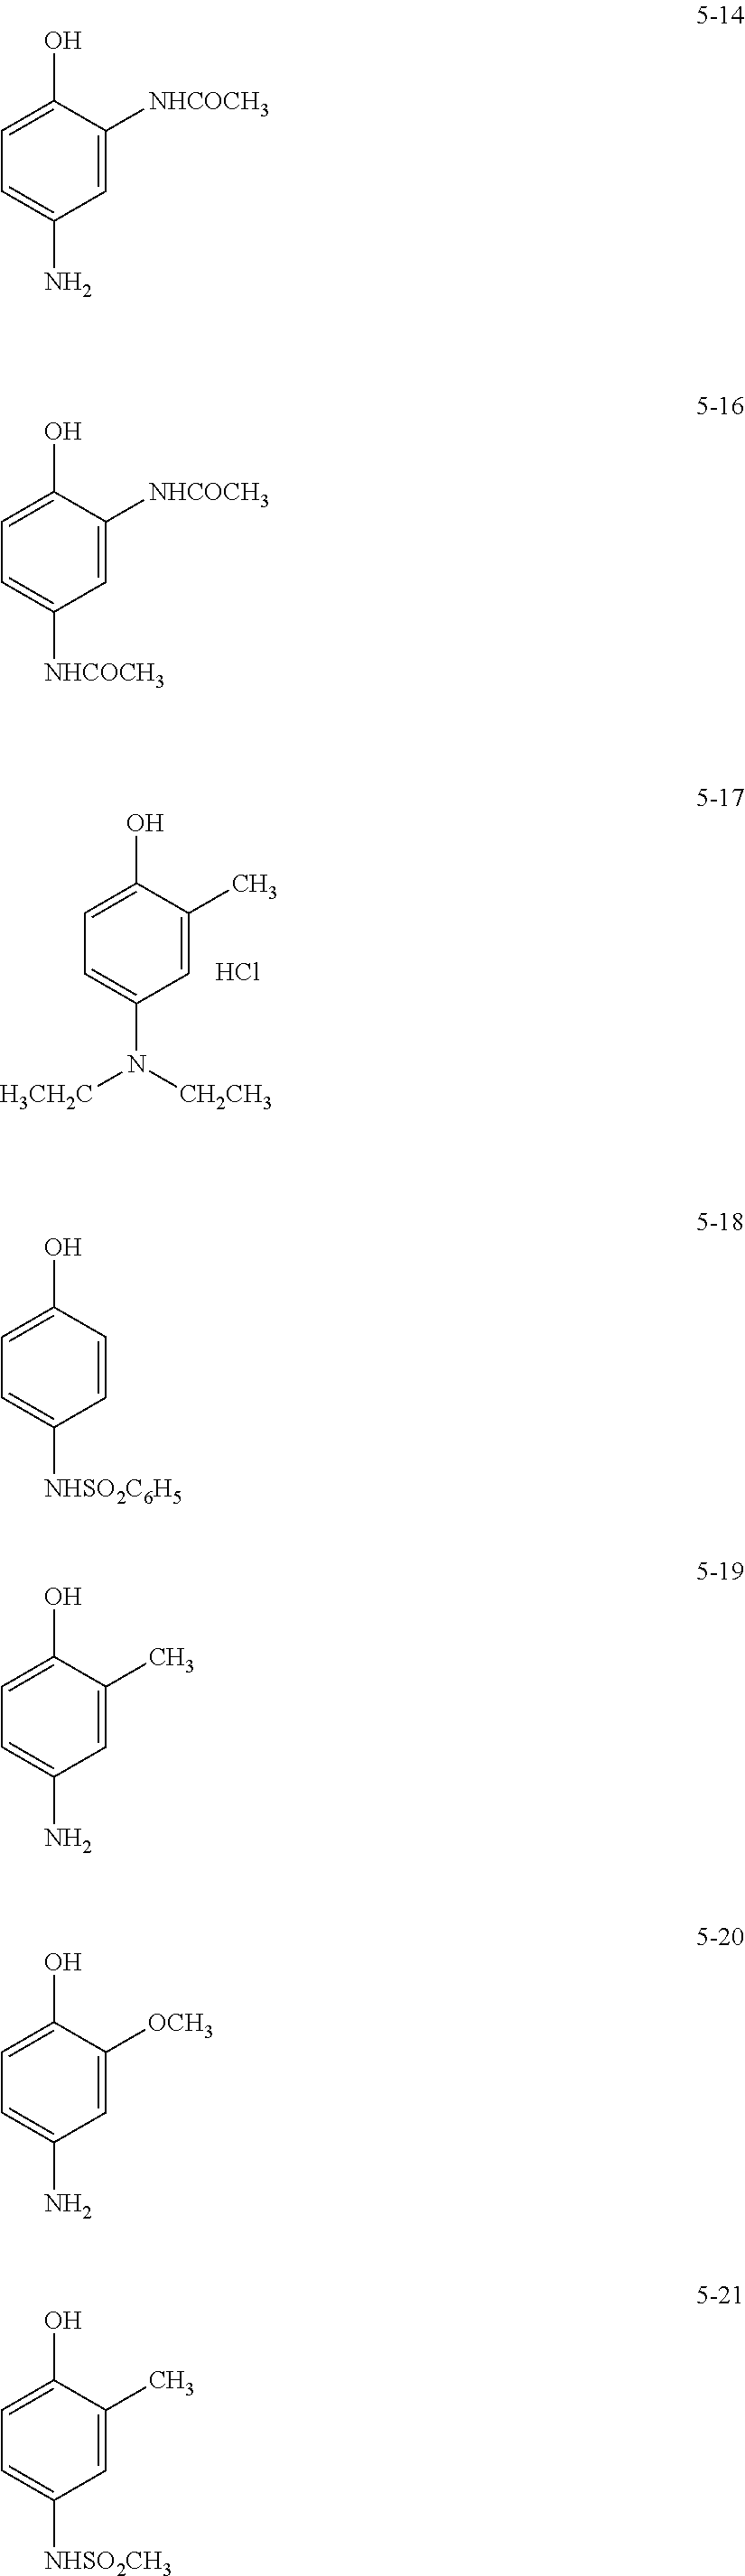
C1(O)=CC=C(N([CH2CH3])[H3CH2C])C=C1C.Cl.C1(O)=CC=C(N)C=C1[NHCOCH3].C1(O)=CC=C([NHCOCH3])C=C1[NHCOCH3].C1(O)=CC=C([NHSO2C6H5])C=C1.C1(O)=CC=C(N)C=C1C.C1(O)=CC=C(N)C=C1[OCH3].C1(O)=CC=C([NHSO2CH3])C=C1C
